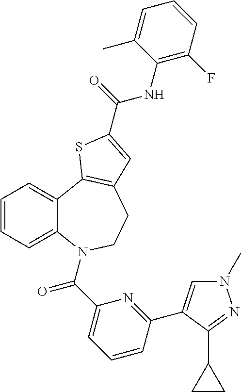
C1=CC=C2C(=C1)C1=C(CCN2C(C2=CC=CC(C3=CN(C)N=C3C3CC3)=N2)=O)C=C(C(=O)NC2=C(F)C=CC=C2C)S1
